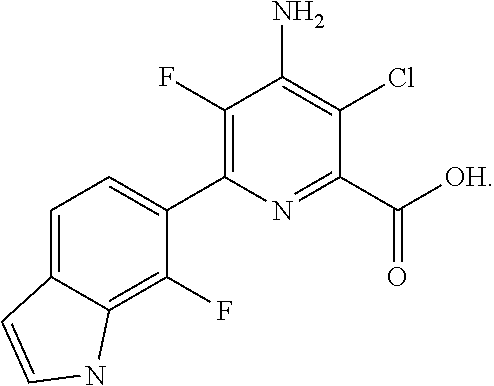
C1(C([OH])=O)=NC(C2=CC=C3C(=C2F)NC=C3)=C(F)C(N)=C1Cl
